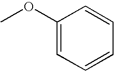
C1(OC)=CC=CC=C1
